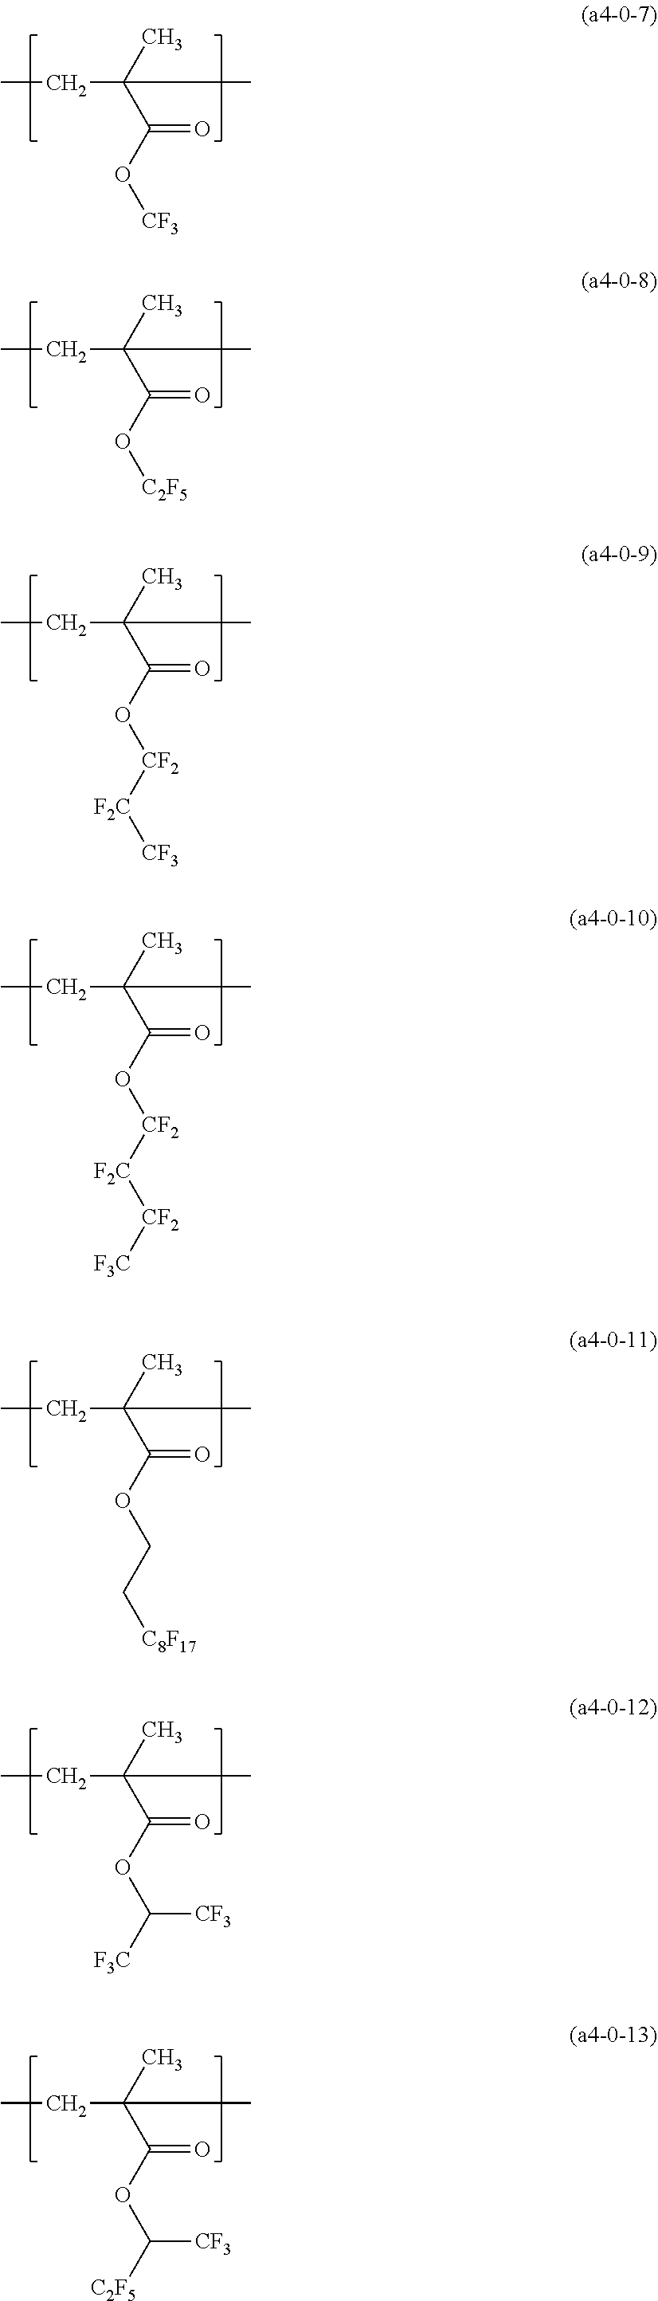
CCC(C(O[CF3])=O)(C)C.CCC(C(O[C2F5])=O)(C)C.CCC(C(O[CF2][F2C][CF3])=O)(C)C.CCC(C(O[CF2][F2C][CF2][F3C])=O)(C)C.CCC(C(OCC[C8F17])=O)(C)C.CCC(C(OC([F3C])[CF3])=O)(C)C.CCC(C(OC([C2F5])[CF3])=O)(C)C
